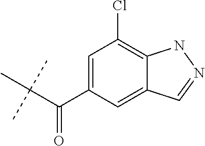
C1(C(C(C)(C)C)=O)=CC(Cl)=C2C(=C1)C=NN2
